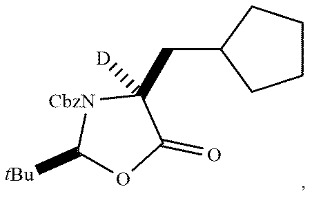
C(C1CCCC1)C1([D])[CbzN]C([tBu])OC1=O
